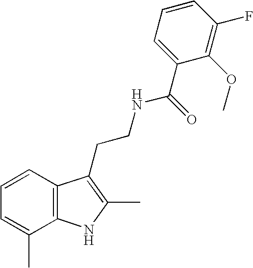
C1=CC2=C(C(C)=C1)NC(C)=C2CCNC(=O)C1=CC=CC(F)=C1OC
